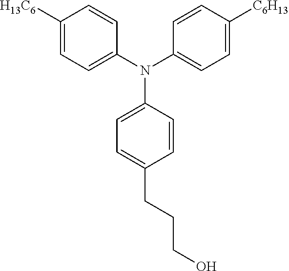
N(C1=CC=C([C6H13])C=C1)(C1=CC=C(CCCO)C=C1)C1=CC=C([H13C6])C=C1
